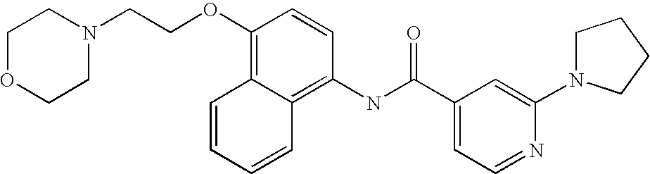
C1OCCN(CCOC2=C3C(=C(NC(C4=CC=NC(N5CCCC5)=C4)=O)C=C2)C=CC=C3)C1
